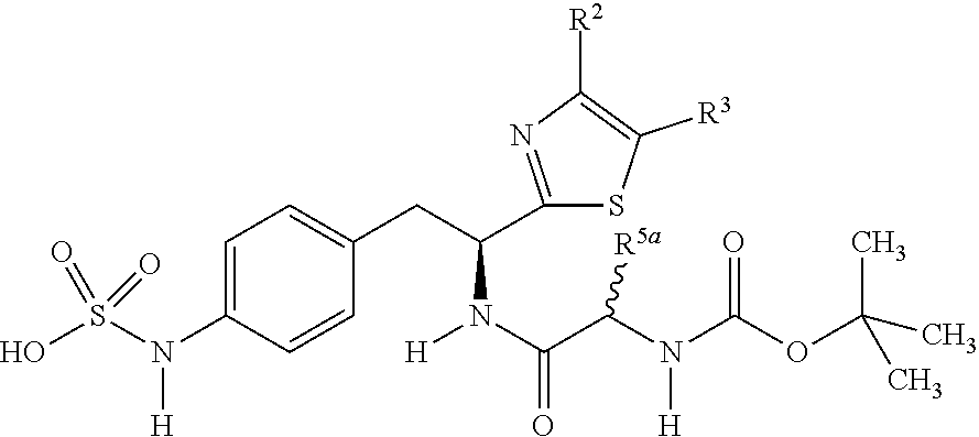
C1=C(N(S(O)(=O)=O)[H])C=CC(CC(C2=NC([R2])=C([R3])S2)N([H])C(=O)C([R5a])N([H])C(=O)OC(C)(C)C)=C1
